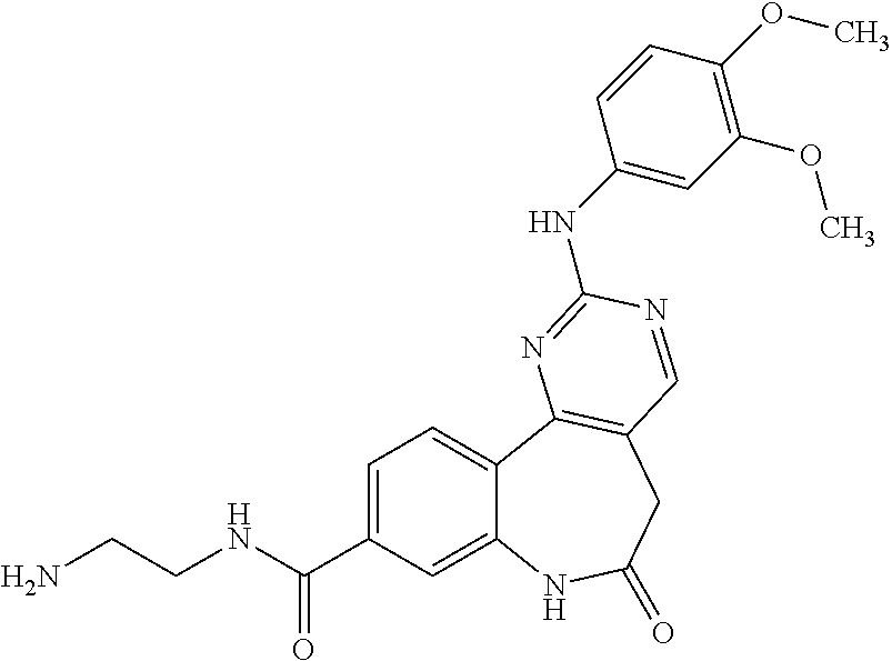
C1=C(C(NCCN)=O)C=C2C(=C1)C1=C(CC(=O)N2)C=NC(NC2=CC(OC)=C(OC)C=C2)=N1
